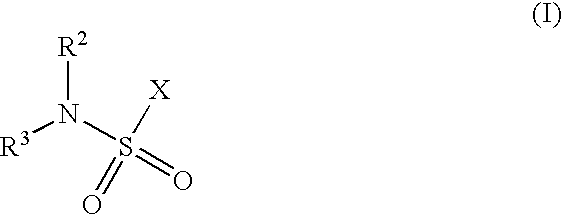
[R3]N(S(=O)([X])=O)[R2]
